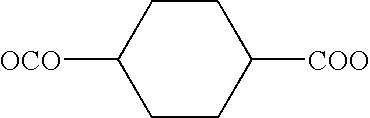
[OCO]C1CCC([COO])CC1
